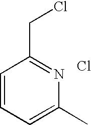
C1=CC=C(C)N=C1CCl.Cl
